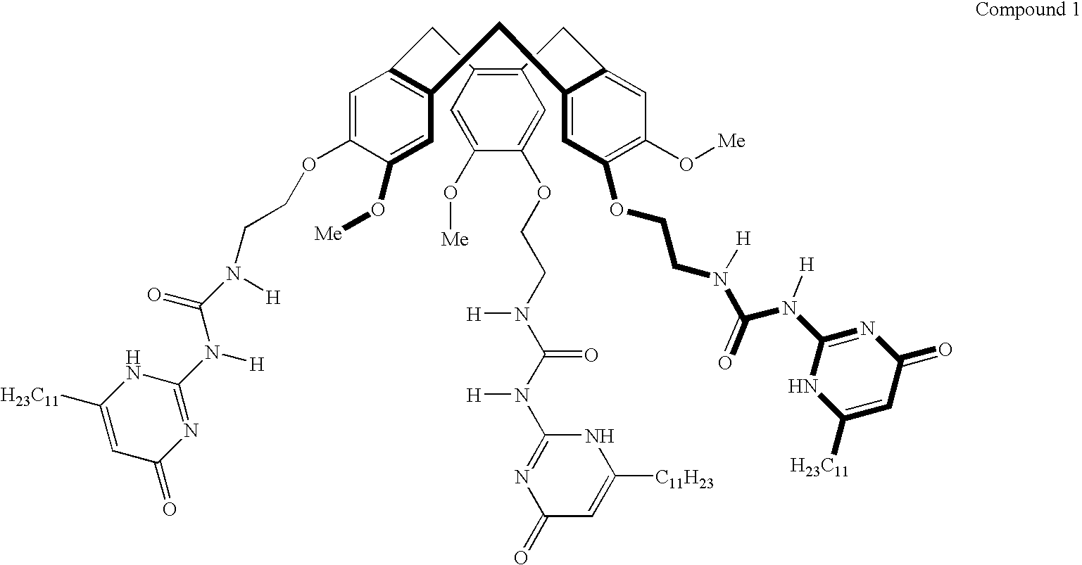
C12=C(C=C(O[Me])C(OCCN(C(N(C3=NC(=O)C=C([C11H23])N3)[H])=O)[H])=C1)CC1=C(C=C(O[Me])C(OCCN(C(N([H])C3=NC(=O)C=C([H23C11])N3)=O)[H])=C1)CC1=CC(OCCN(C(N(C3=NC(=O)C=C([H23C11])N3)[H])=O)[H])=C(O[Me])C=C1C2
